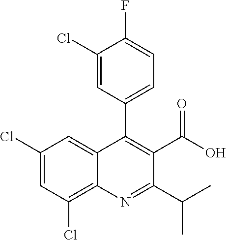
C1=C(Cl)C(F)=CC=C1C1=C(C(O)=O)C(C(C)C)=NC2=C(Cl)C=C(Cl)C=C12
